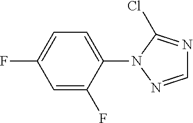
C1=C(F)C(N2N=CN=C2Cl)=CC=C1F
